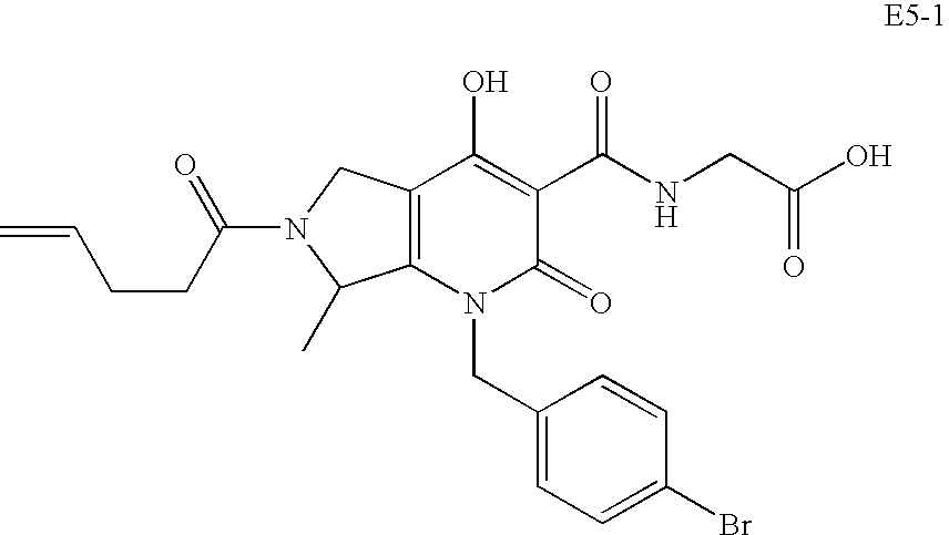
C12=C(N(CC3=CC=C(Br)C=C3)C(=O)C(C(NCC(O)=O)=O)=C1O)C(C)N(C(CCC=C)=O)C2
